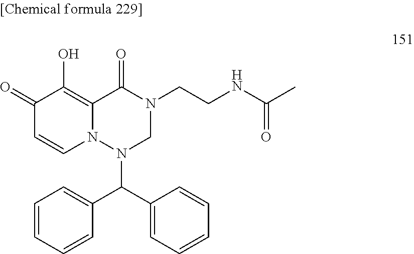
C1(=O)C=CN2C(=C1O)C(=O)N(CCNC(C)=O)CN2C(C1=CC=CC=C1)C1=CC=CC=C1
